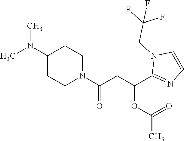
C1(N(C)C)CCN(C(CC(C2=NC=CN2CC(F)(F)F)OC(C)=O)=O)CC1
